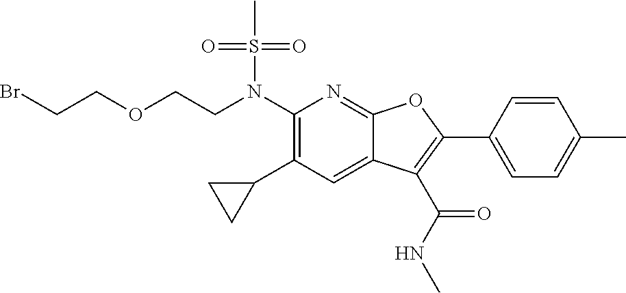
N(C1=C(C2CC2)C=C2C(=N1)OC(C1=CC=C(C)C=C1)=C2C(NC)=O)(S(C)(=O)=O)CCOCCBr
